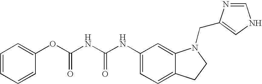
C1(NC(NC(OC2=CC=CC=C2)=O)=O)=CC=C2C(=C1)N(CC1=CNC=N1)CC2
